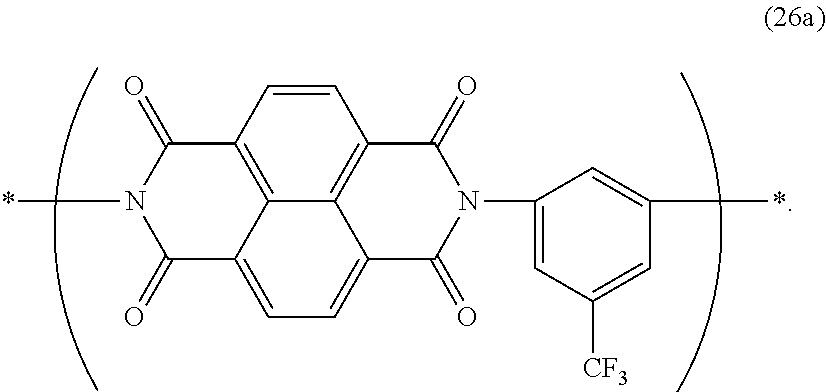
C1=CC2=C3C4=C1C(=O)N(C1=CC([CF3])=CC(*)=C1)C(=O)C4=CC=C3C(=O)N(*)C2=O
